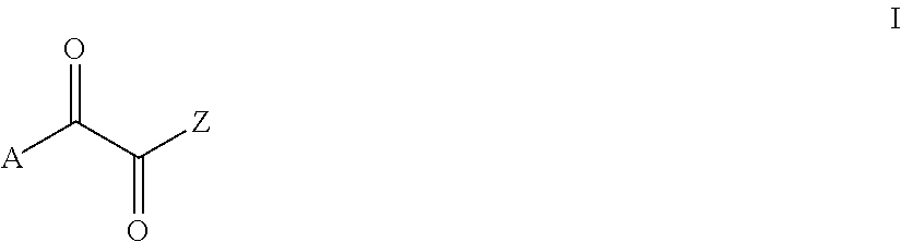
[A]C(C([Z])=O)=O
